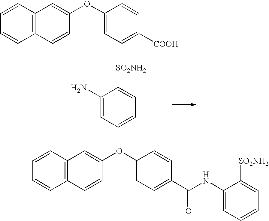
C1(N)=CC=CC=C1[SO2NH2].C12=C(C=CC=C1)C=C(OC1=CC=C([COOH   +])C=C1)C=C2.C12=C(C=CC=C1)C=C(OC1=CC=C(C(NC3=CC=CC=C3[SO2NH2])=O)C=C1)C=C2
